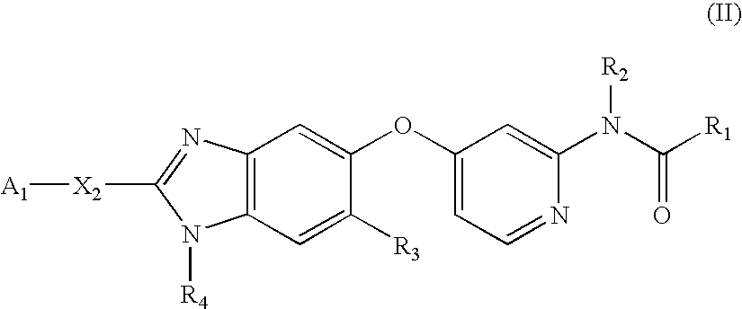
[X2](C1=NC2=C(N1[R4])C=C([R3])C(OC1=CC=NC(N(C([R1])=O)[R2])=C1)=C2)[A1]
